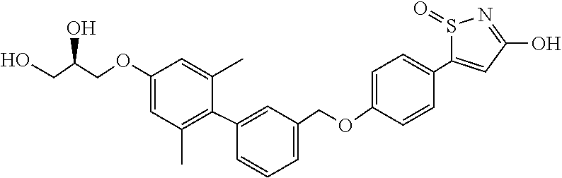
C1(OCC(CO)O)=CC(C)=C(C2=CC(COC3=CC=C(C4=CC(O)=NS4=O)C=C3)=CC=C2)C(C)=C1
